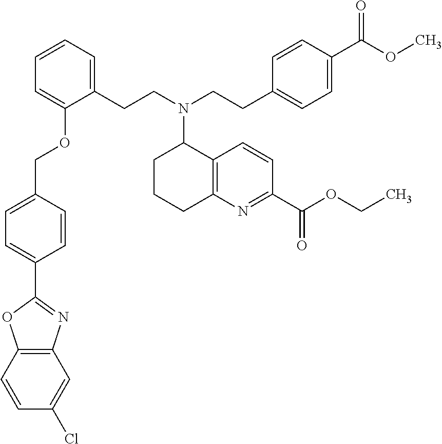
C1=CC2=C(C=C1Cl)N=C(C1=CC=C(COC3=CC=CC=C3CCN(CCC3=CC=C(C(OC)=O)C=C3)C3CCCC4=C3C=CC(C(OCC)=O)=N4)C=C1)O2
